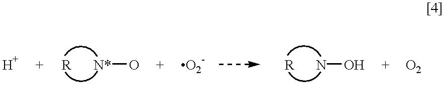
[N*]O.NO
